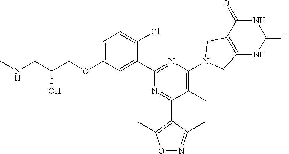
C1=C(OCC(CNC)O)C=C(C2=NC(N3CC4=C(NC(=O)NC4=O)C3)=C(C)C(C3=C(C)ON=C3C)=N2)C(Cl)=C1
